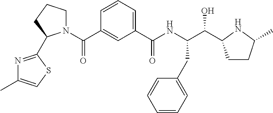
C1=CC=C(C(NC(C(C2CCC(C)N2)O)CC2=CC=CC=C2)=O)C=C1C(=O)N1CCCC1C1=NC(C)=CS1
